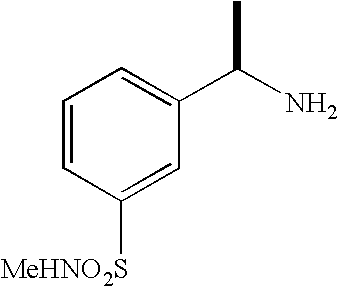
C1=CC([MeHNO2S])=CC(C(N)C)=C1
